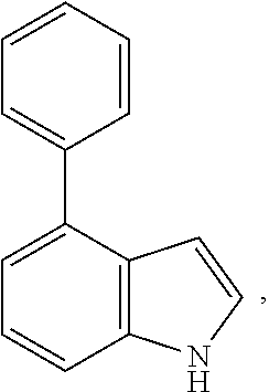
C1=CC=CC(C2=CC=CC3=C2C=CN3)=C1
